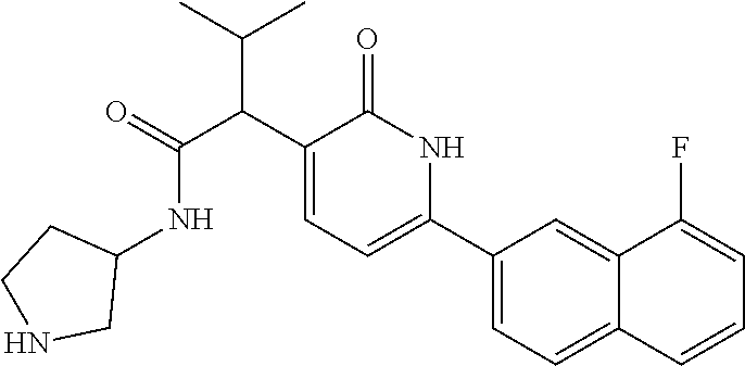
C(C(C(C)C)C1=CC=C(C2=CC=C3C(=C2)C(F)=CC=C3)NC1=O)(NC1CCNC1)=O
